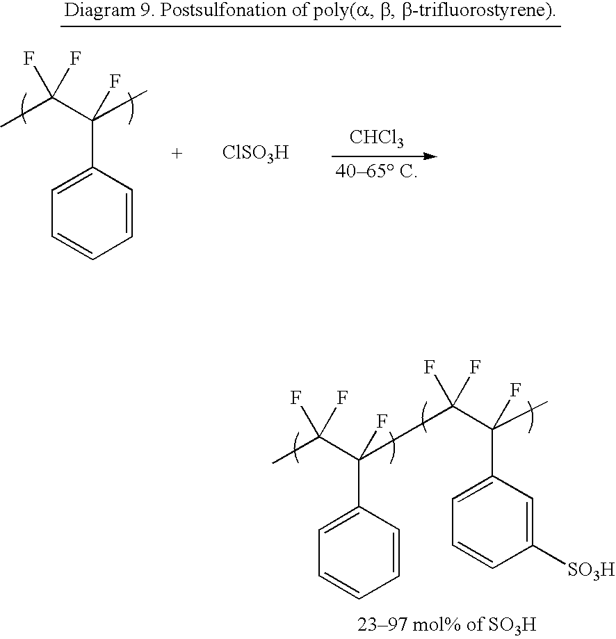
C1=C(C(C(C)(F)F)(CC(C(C2=CC=CC([SO3H])=C2)(C)F)(F)F)F)C=CC=C1.C1=C(C(C)(C(C)(F)F)F)C=CC=C1.[CHCl3].[ClSO3H]
